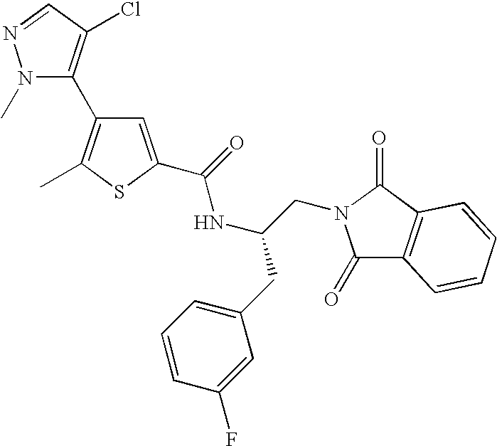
N1(C)C(C2=C(C)SC(C(NC(CN3C(=O)C4=C(C3=O)C=CC=C4)CC3=CC=CC(F)=C3)=O)=C2)=C(Cl)C=N1
